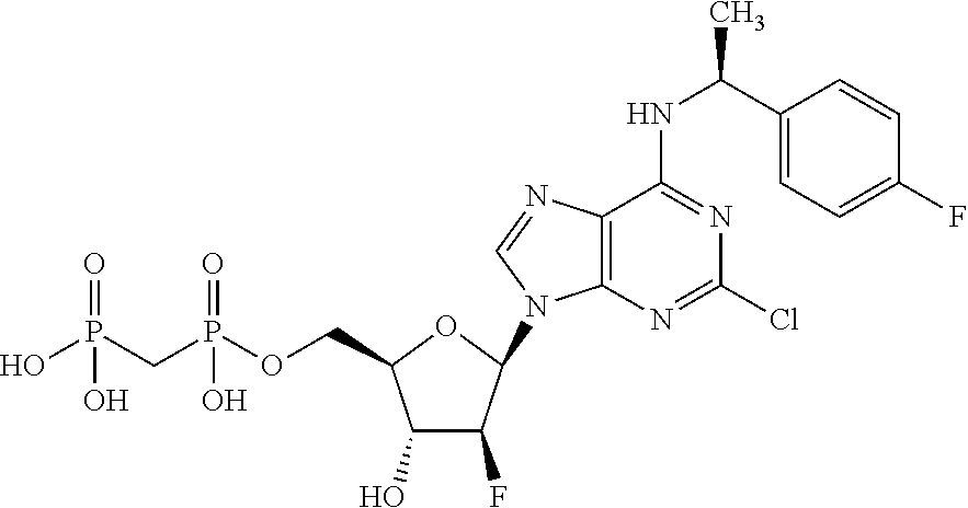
N1=C(Cl)N=C(NC(C2=CC=C(F)C=C2)C)C2=C1N(C1C(F)C(O)C(COP(CP(O)(O)=O)(O)=O)O1)C=N2
